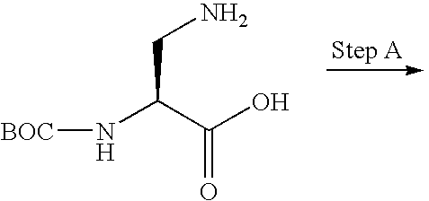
C(C(C(O)=O)N[BOC])N
